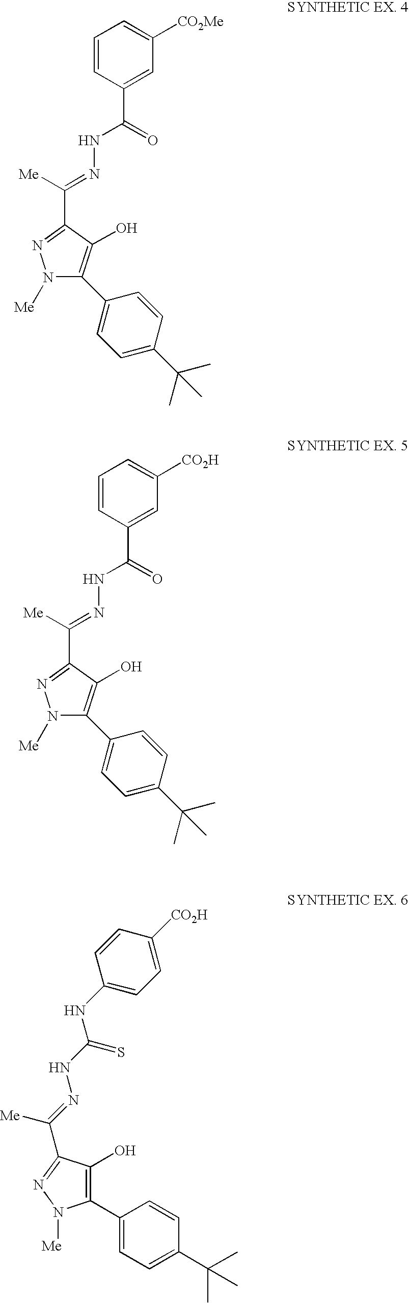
C1=CC(C(NN=C([Me])C2=NN([Me])C(C3=CC=C(C(C)(C)C)C=C3)=C2O)=O)=CC([CO2Me])=C1.C1=CC(C(NN=C([Me])C2=NN([Me])C(C3=CC=C(C(C)(C)C)C=C3)=C2O)=O)=CC([CO2H])=C1.C1=CC(NC(NN=C(C2=NN([Me])C(C3=CC=C(C(C)(C)C)C=C3)=C2O)[Me])=S)=CC=C1[CO2H]
